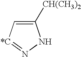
C1([CH(CH3)2])=C[*C]=NN1
